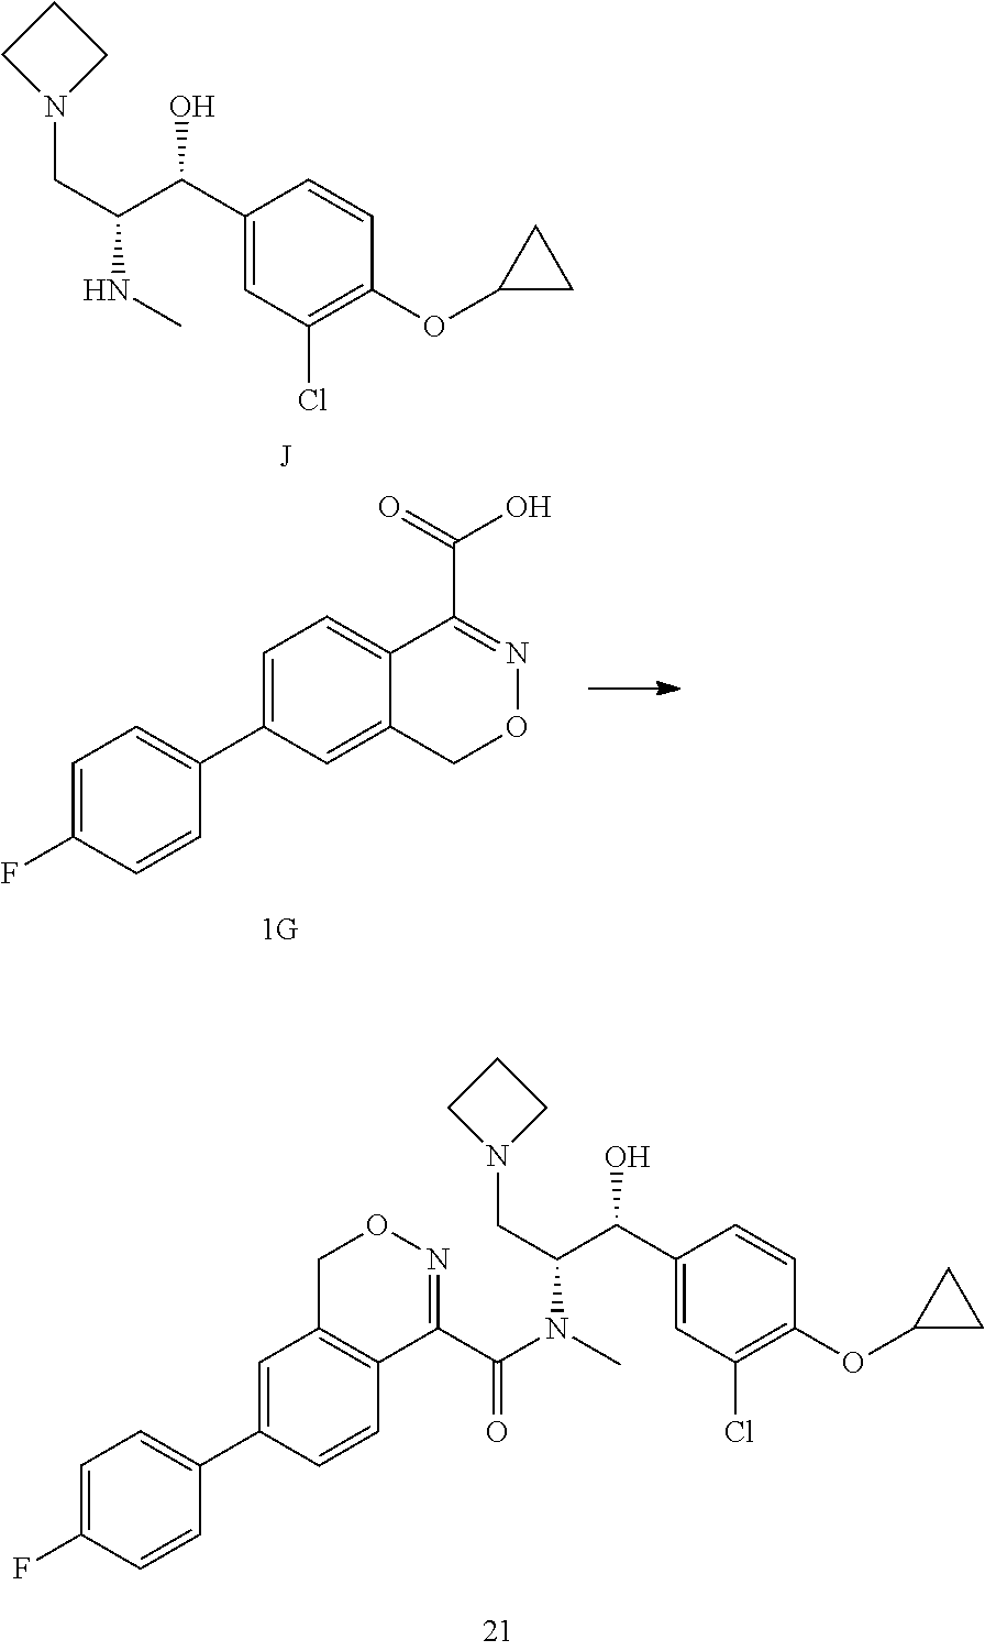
C1(C(C(CN2CCC2)NC)O)=CC(Cl)=C(OC2CC2)C=C1.[J].C1(C(C(CN2CCC2)N(C(C2=NOCC3=C2C=CC(C2=CC=C(F)C=C2)=C3)=O)C)O)=CC(Cl)=C(OC2CC2)C=C1.C1=C(C2=CC=C(F)C=C2)C=C2C(=C1)C(C(O)=O)=NOC2
